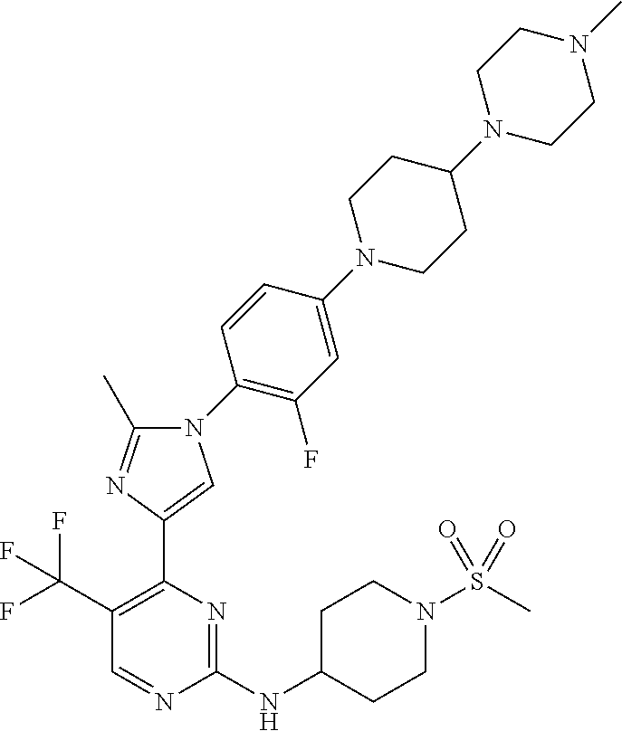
N1(C2=C(F)C=C(N3CCC(N4CCN(C)CC4)CC3)C=C2)C(C)=NC(C2=C(C(F)(F)F)C=NC(NC3CCN(S(C)(=O)=O)CC3)=N2)=C1
